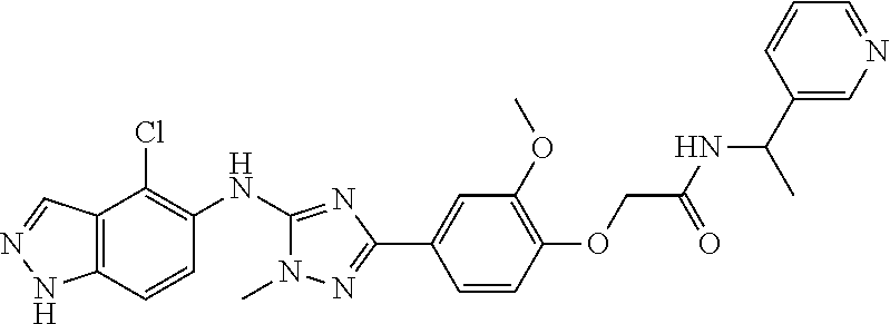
C12=C(C=CC(NC3=NC(C4=CC(OC)=C(OCC(NC(C)C5=CN=CC=C5)=O)C=C4)=NN3C)=C1Cl)NN=C2
